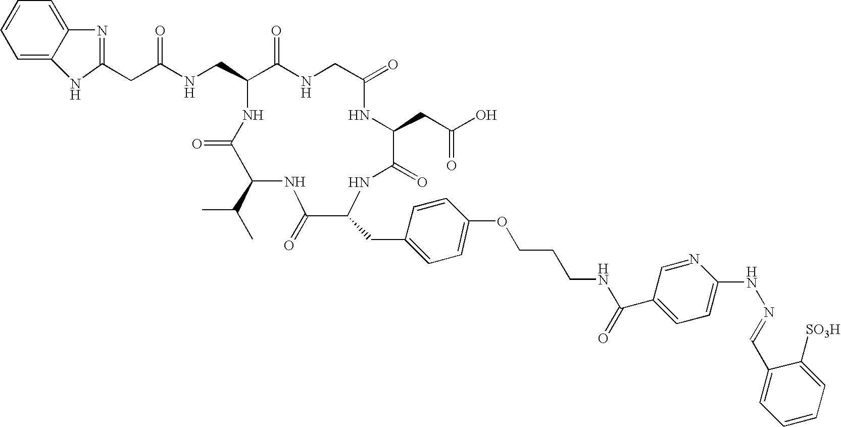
C1(CC(NCC2C(=O)NCC(=O)NC(CC(O)=O)C(=O)NC(CC3=CC=C(OCCCNC(=O)C4=CC=C(NN=CC5=CC=CC=C5[SO3H])N=C4)C=C3)C(=O)NC(C(C)C)C(=O)N2)=O)=NC2=CC=CC=C2N1
